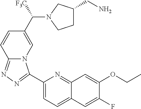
C1(C2=NN=C3N2C=C(C(N2CCC(CN)C2)[F3C])C=C3)=CC=C2C(=N1)C=C(OCC)C(F)=C2
